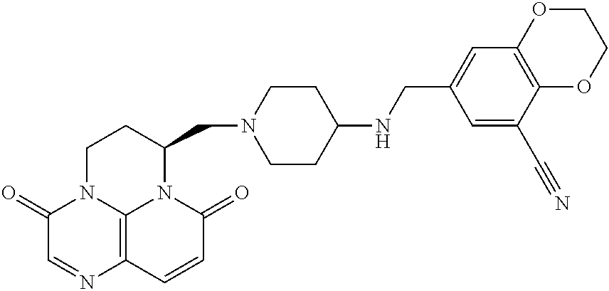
C1(=O)C=NC2=C3N1CCC(CN1CCC(NCC4=CC5=C(C(C#N)=C4)OCCO5)CC1)N3C(=O)C=C2
